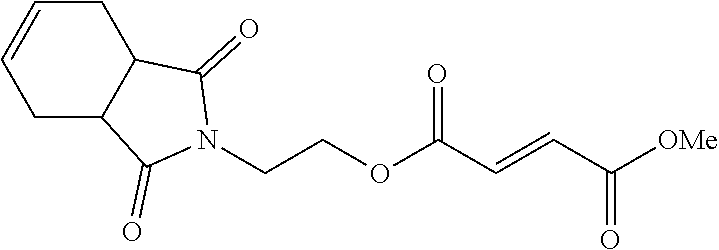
[OMe]C(C=CC(OCCN1C(=O)C2C(C1=O)CC=CC2)=O)=O
